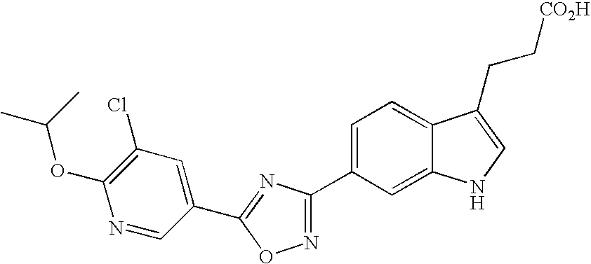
C1(OC(C)C)=C(Cl)C=C(C2=NC(C3=CC=C4C(=C3)NC=C4CC[CO2H])=NO2)C=N1
